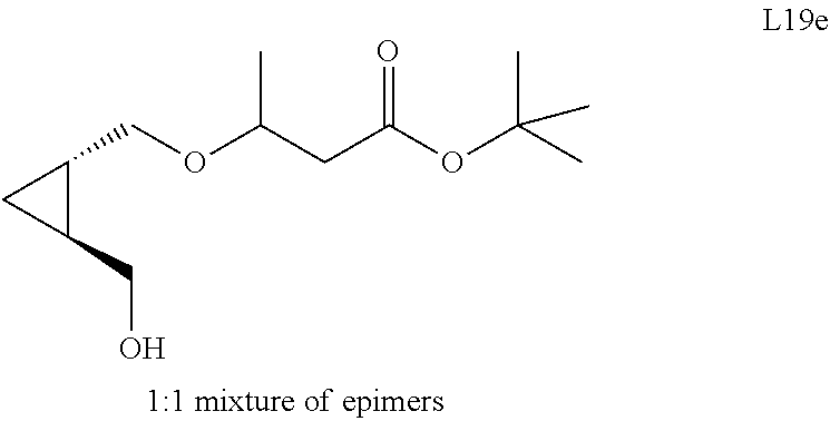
C1C(CO)C1COC(CC(OC(C)(C)C)=O)C
